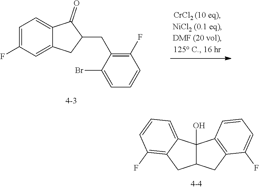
C1=C(F)C=C2C(=C1)C(=O)C(CC1=C(F)C=CC=C1Br)C2.C12C(O)(C3=CC=CC(F)=C3C1)C1=C(C2)C(F)=CC=C1
